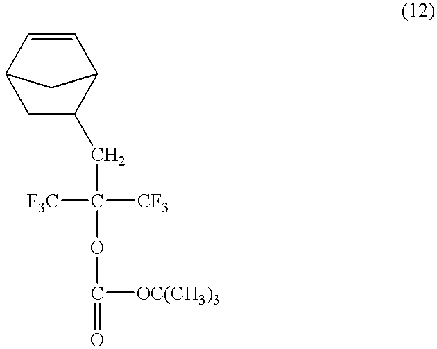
C1=CC2C(CC([CF3])([F3C])OC([OC(CH3)3])=O)CC1C2
